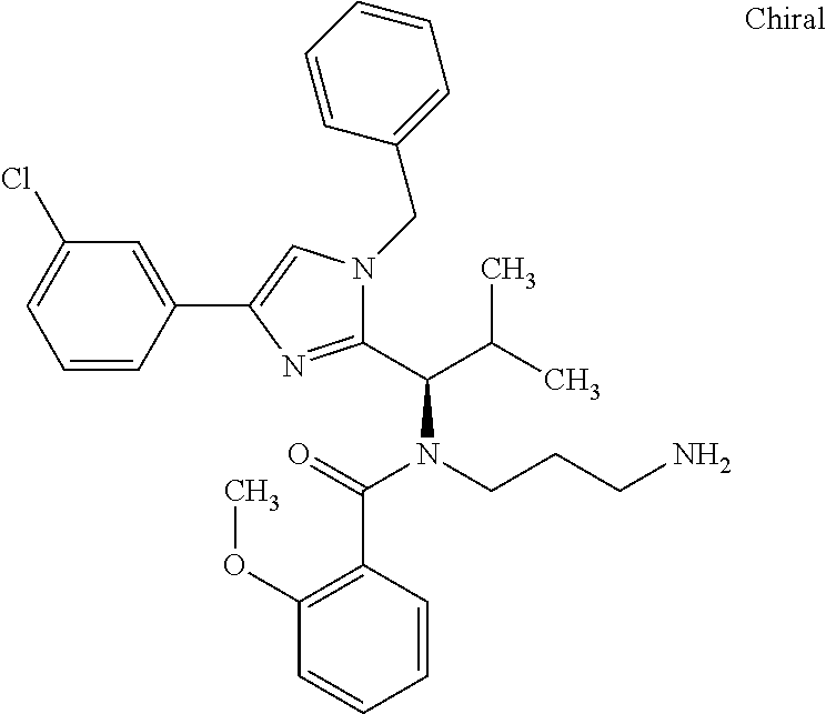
C1=CC(C2=CN(CC3=CC=CC=C3)C(C(C(C)C)N(CCCN)C(=O)C3=C(OC)C=CC=C3)=N2)=CC(Cl)=C1
